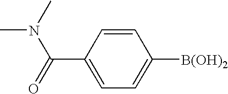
C1=C(C(=O)N(C)C)C=CC([B(OH)2])=C1
